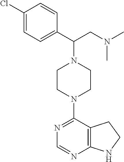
C1(Cl)=CC=C(C(CN(C)C)N2CCN(C3=NC=NC4=C3CCN4)CC2)C=C1
